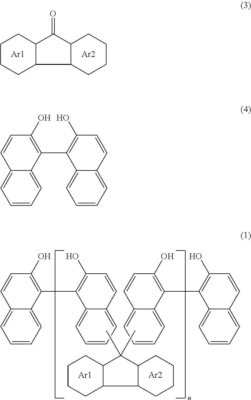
C1CCC2C(C1)C(=O)C1CCCCC21.[Ar1].[Ar2].C12=CC=CC=C1C(C1=C(O)C=CC3=CC=CC=C31)=C(O)C=C2.C12=CC=CC=C1C(C1=C(O)C=CC3=CC=CC=C31)=C(O)C=C2.C1CCCC2C1C(C)(C)C1C2CCCC1.[Ar1].[Ar2].C12=CC=CC=C1C(C1=C(O)C=CC3=CC=CC=C31)=C(O)C=C2
